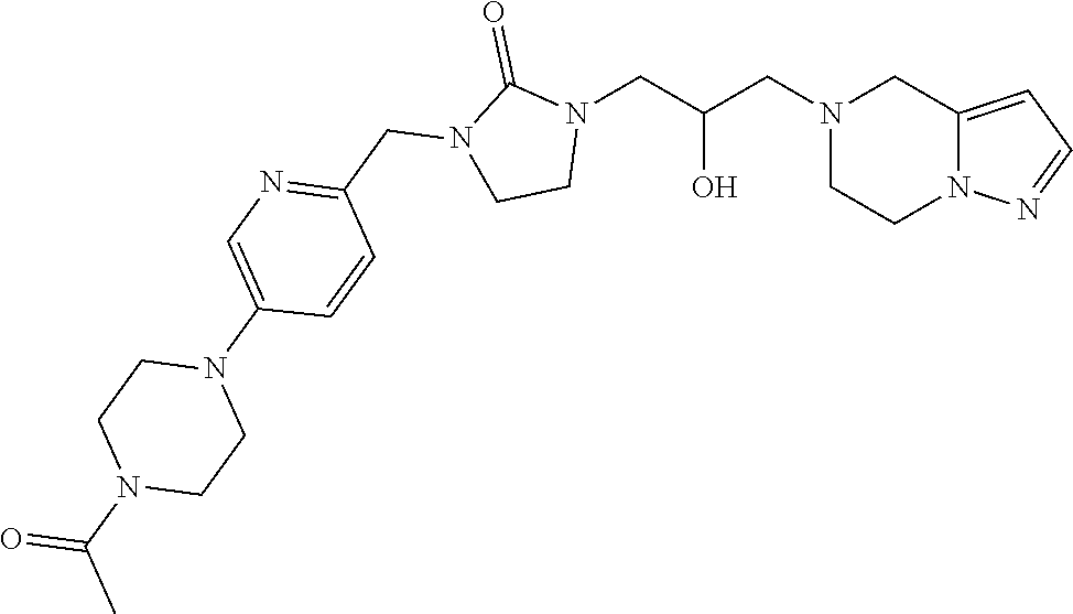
C12=CC=NN1CCN(CC(CN1C(=O)N(CC3=NC=C(N4CCN(C(C)=O)CC4)C=C3)CC1)O)C2
